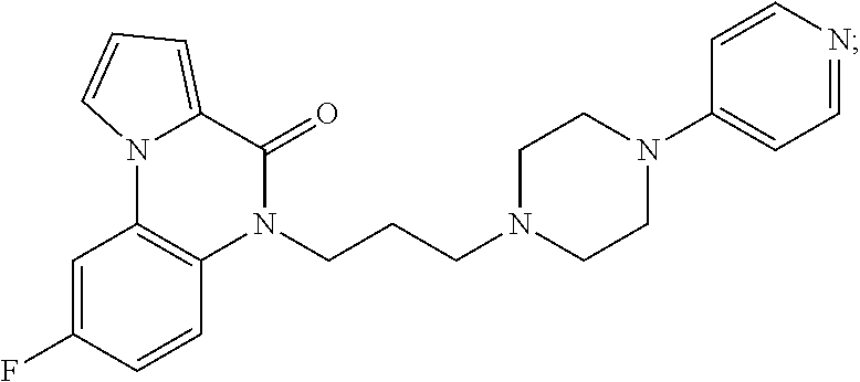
C1=C(F)C=CC2=C1N1C(=CC=C1)C(=O)N2CCCN1CCN(C2=CC=NC=C2)CC1
